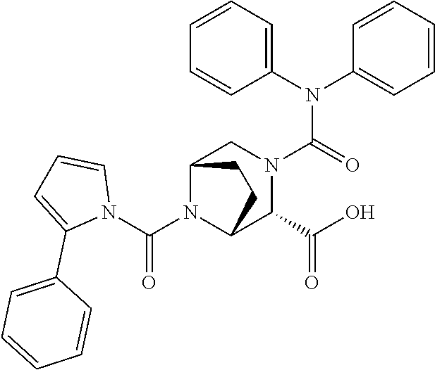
C(N1C2C(C(=O)O)N(C(N(C3=CC=CC=C3)C3=CC=CC=C3)=O)CC1CC2)(N1C=CC=C1C1=CC=CC=C1)=O
